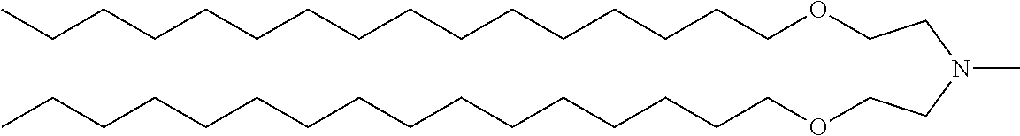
O(CCCCCCCCCCCCCCCC)CCN(CCOCCCCCCCCCCCCCCCC)C
